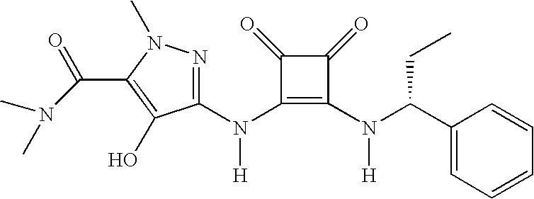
N(C1=C(N(C(C2=CC=CC=C2)CC)[H])C(=O)C1=O)(C1=NN(C)C(C(N(C)C)=O)=C1O)[H]
